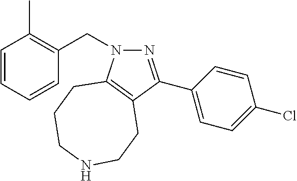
C1=CC=CC(CN2N=C(C3=CC=C(Cl)C=C3)C3=C2CCCNCC3)=C1C
